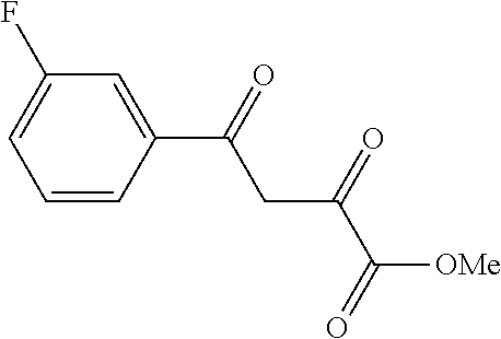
C1=C(C(=O)CC(=O)C([OMe])=O)C=CC=C1F
